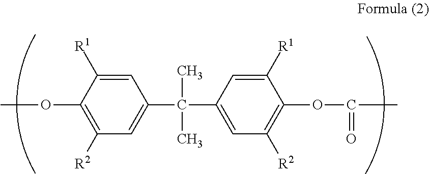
C1(OC)=C([R2])C=C(C(C2=CC([R2])=C(OC(=O)C)C([R1])=C2)(C)C)C=C1[R1]
